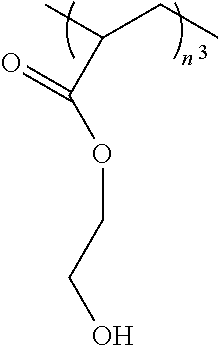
C(CC)(C)C(OCCO)=O
